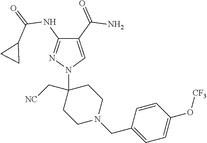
C1(C(=O)N)=CN(C2(C[NC])CCN(CC3=CC=C(O[CF3])C=C3)CC2)N=C1NC(=O)C1CC1
